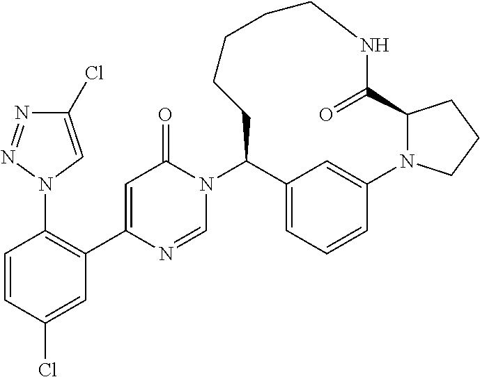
N1(C2C3=CC=CC(=C3)N3C(C(=O)NCCCCC2)CCC3)C(=O)C=C(C2=C(N3C=C(Cl)N=N3)C=CC(Cl)=C2)N=C1
